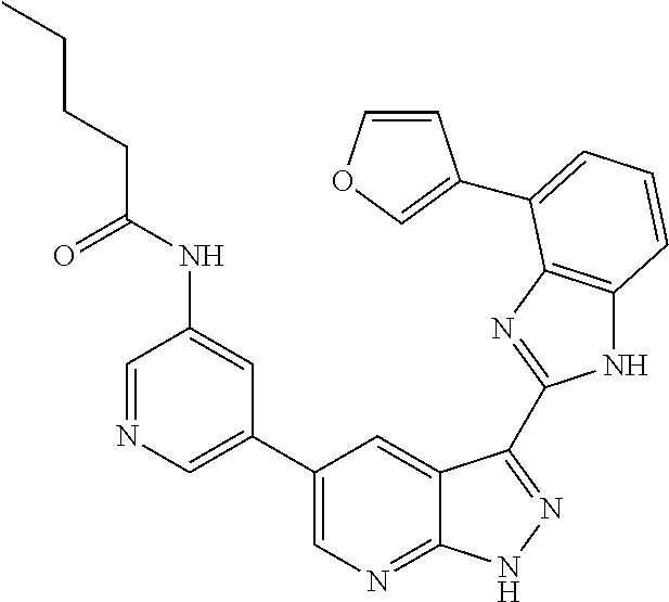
N1C2=C(N=C1C1=NNC3=NC=C(C4=CN=CC(NC(CCCC)=O)=C4)C=C31)C(C1=COC=C1)=CC=C2
